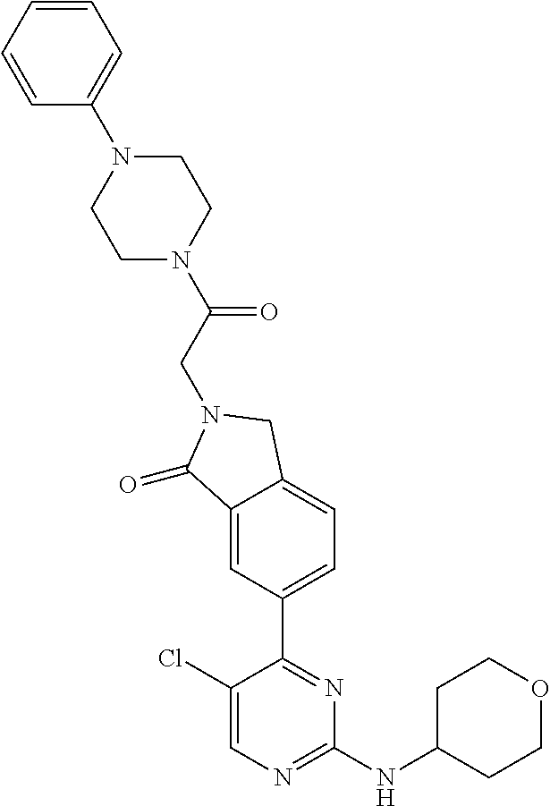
C1CC(NC2=NC=C(Cl)C(C3=CC=C4C(=C3)C(=O)N(CC(=O)N3CCN(C5=CC=CC=C5)CC3)C4)=N2)CCO1
